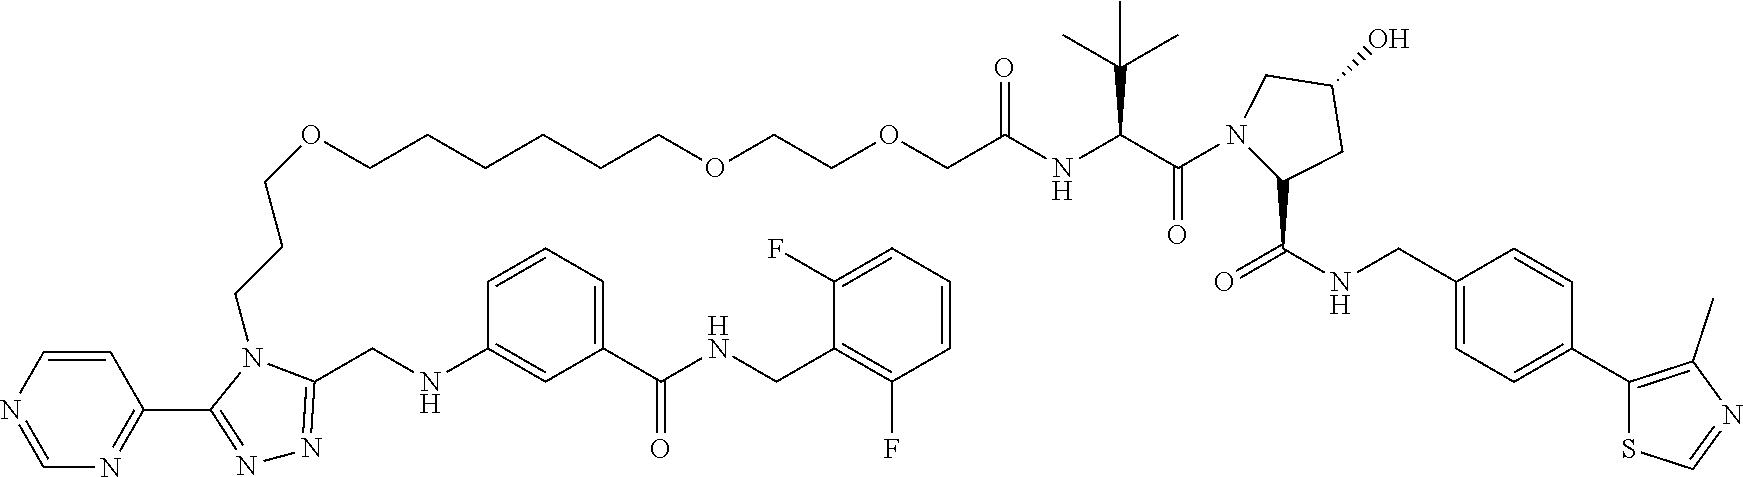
C1=CN=CN=C1C1=NN=C(CNC2=CC(C(NCC3=C(F)C=CC=C3F)=O)=CC=C2)N1CCCOCCCCCCOCCOCC(NC(C(N1C(C(=O)NCC2=CC=C(C3=C(C)N=CS3)C=C2)CC(O)C1)=O)C(C)(C)C)=O
